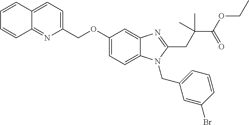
C1=CC2=CC=C(COC3=CC=C4C(=C3)N=C(CC(C(=O)OCC)(C)C)N4CC3=CC=CC(Br)=C3)N=C2C=C1
